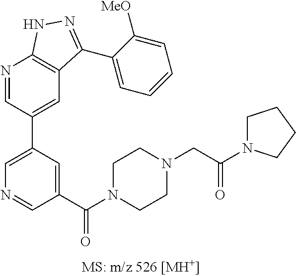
N1=CC(C2=CN=CC(C(N3CCN(CC(=O)N4CCCC4)CC3)=O)=C2)=CC2=C1NN=C2C1=CC=CC=C1[MeO]
